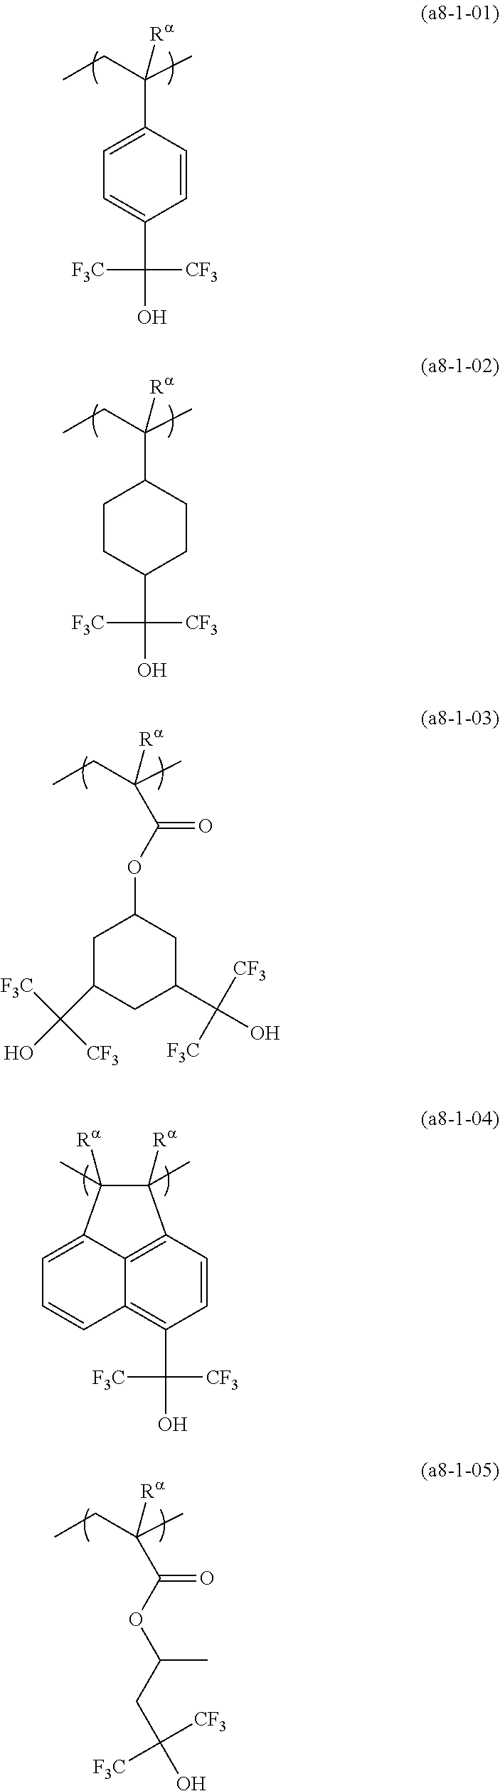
C1=CC(C(CC)(C)[Ra])=CC=C1C(O)([CF3])[F3C].C1CC(C(CC)(C)[Ra])CCC1C(O)([CF3])[F3C].C1(C(O)([CF3])[F3C])CC(OC(C(CC)(C)[Ra])=O)CC(C(O)([F3C])[CF3])C1.C1=CC2=C3C(=C1C(O)([CF3])[F3C])C=CC=C3C([Ra])(C)C2([Ra])C.C(CC)(C)([Ra])C(OC(CC(O)([CF3])[F3C])C)=O
